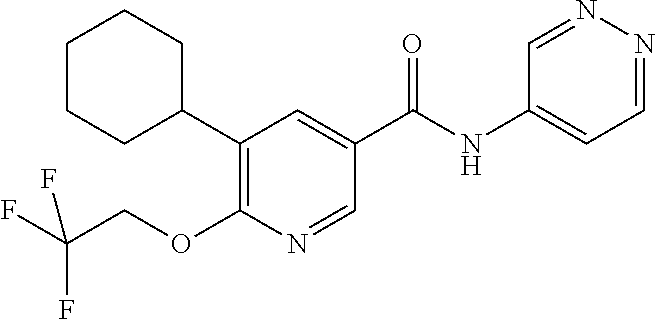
C1CCC(C2=C(OCC(F)(F)F)N=CC(C(=O)NC3=CC=NN=C3)=C2)CC1
